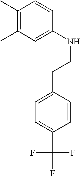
C1(C)=C(C)C=C(NCCC2=CC=C(C(F)(F)F)C=C2)C=C1
